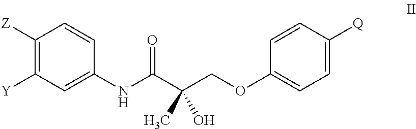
C1([Z])=C([Y])C=C(NC(C(COC2=CC=C([Q])C=C2)(C)O)=O)C=C1
